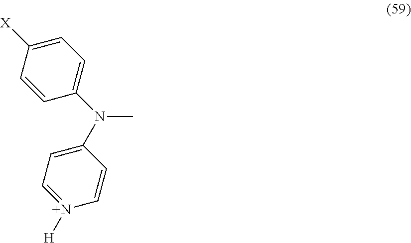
N(C)(C1=CC=[N+]([H])C=C1)C1=CC=C([X])C=C1
